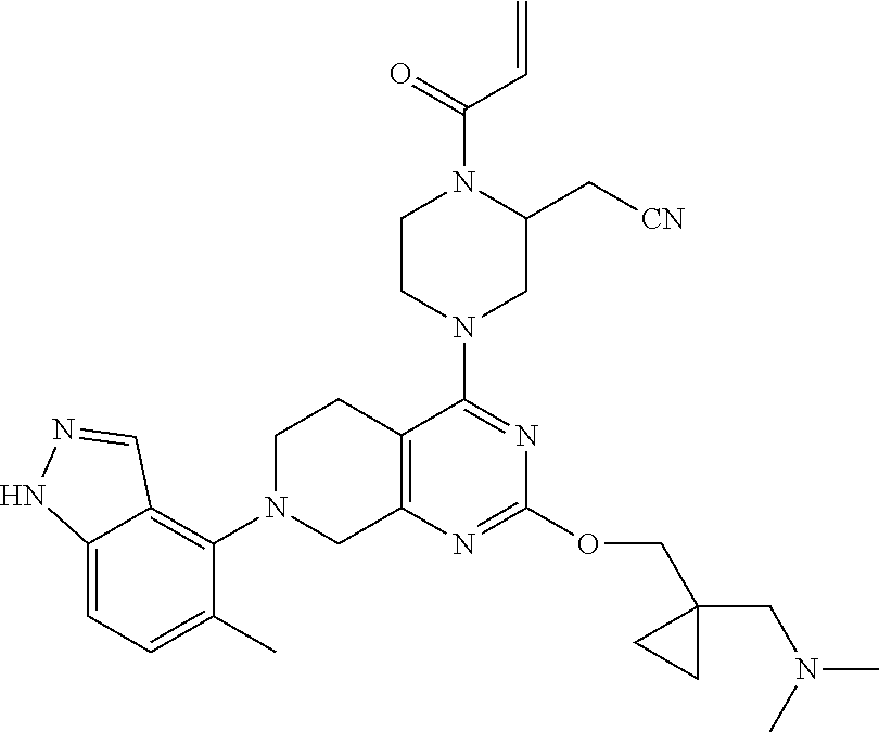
C12=CC=C(C)C(N3CC4=C(CC3)C(N3CC(C[CN])N(C(=O)C=C)CC3)=NC(OCC3(CN(C)C)CC3)=N4)=C1C=NN2
